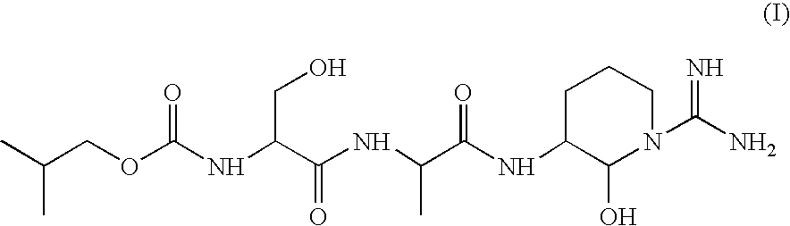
CC(COC(NC(C(NC(C(NC1C(O)N(C(N)=N)CCC1)=O)C)=O)CO)=O)C
